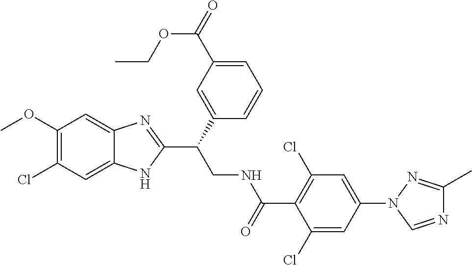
C1(OC)=C(Cl)C=C2C(=C1)N=C(C(CNC(C1=C(Cl)C=C(N3C=NC(C)=N3)C=C1Cl)=O)C1=CC(C(=O)OCC)=CC=C1)N2
